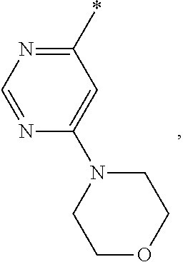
C1(*)=NC=NC(N2CCOCC2)=C1
